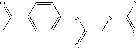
C1=C(NC(CSC(N)=O)=O)C=CC(C(=O)C)=C1
